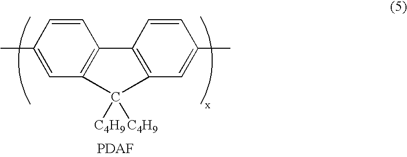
C1(C)=CC2=C(C=C1)C1=C(C=C(C)C=C1)C2([C4H9])[C4H9]
